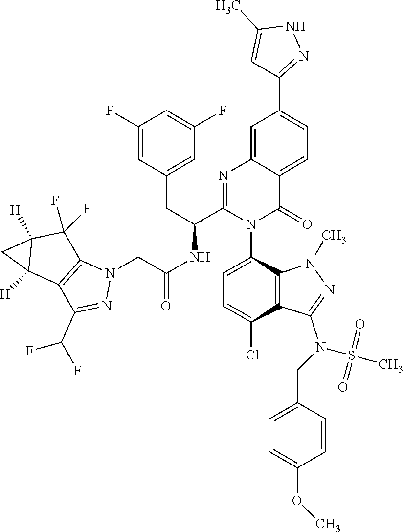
C1(F)=CC(CC(C2=NC3=CC(C4=NNC(C)=C4)=CC=C3C(=O)N2C2=CC=C(Cl)C3=C2N(C)N=C3N(S(=O)(=O)C)CC2=CC=C(OC)C=C2)NC(CN2C3=C(C(C(F)F)=N2)C2([H])C([H])(C3(F)F)C2)=O)=CC(F)=C1
